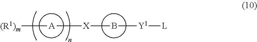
B([Y1][L])[X][A][(R1)m]
